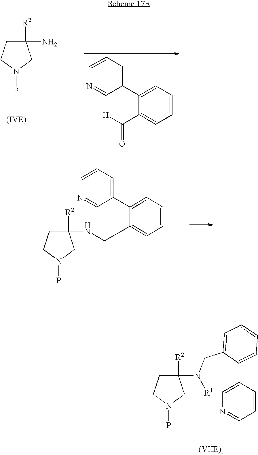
C1C(N)([R2])CN(P)C1.[H]C(C1=CC=CC=C1C1=CC=CN=C1)=O.C1C(NCC2=CC=CC=C2C2=CC=CN=C2)([R2])CN(P)C1.C1C(N([R1])CC2=CC=CC=C2C2=CN=CC=C2)([R2])CN(P)C1
